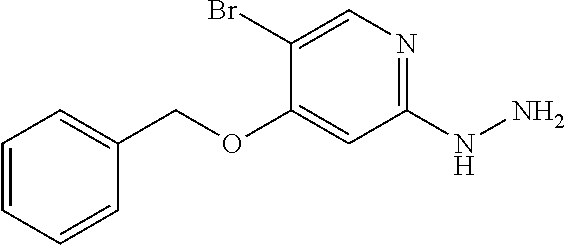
C1(COC2=CC(NN)=NC=C2Br)=CC=CC=C1
